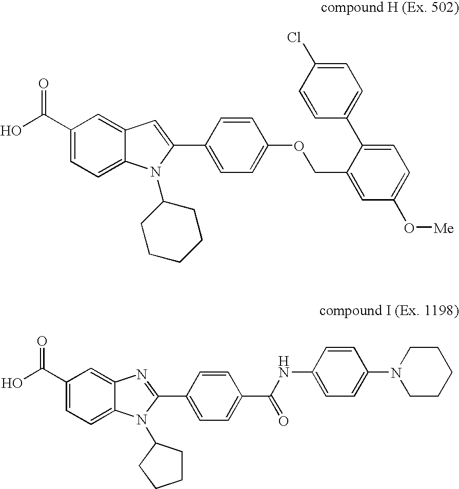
C12=CC(C(O)=O)=CC=C1N(C1CCCCC1)C(C1=CC=C(OCC3=CC(O[Me])=CC=C3C3=CC=C(Cl)C=C3)C=C1)=C2.C12=CC(C(O)=O)=CC=C1N(C1CCCC1)C(C1=CC=C(C(NC3=CC=C(N4CCCCC4)C=C3)=O)C=C1)=N2
